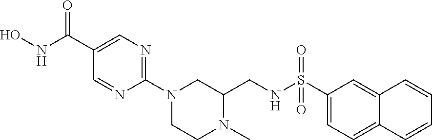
C1(C(=O)NO)=CN=C(N2CCN(C)C(CNS(C3=CC=C4C(=C3)C=CC=C4)(=O)=O)C2)N=C1
